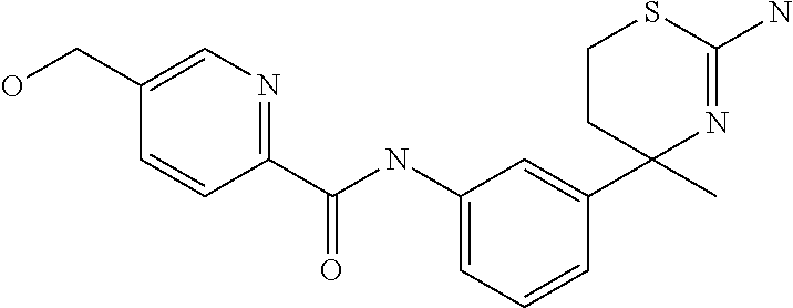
N1=C(N)SCCC1(C)C1=CC(NC(C2=NC=C(CO)C=C2)=O)=CC=C1
